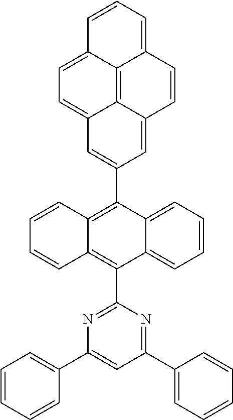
C1=CC=C2C(=C1)C(C1=NC(C3=CC=CC=C3)=CC(C3=CC=CC=C3)=N1)=C1C(=C2C2=CC3=CC=C4C5=C3C(=C2)C=CC5=CC=C4)C=CC=C1
